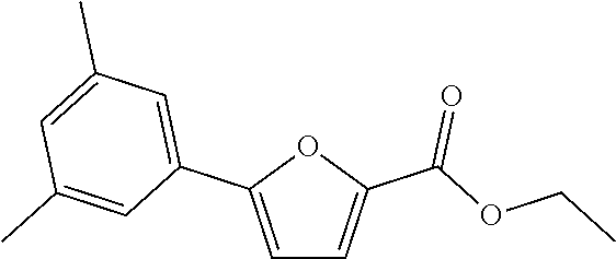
C1=C(C2=CC(C)=CC(C)=C2)OC(C(OCC)=O)=C1
